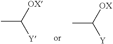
CC([OX])[Y].CC([OX])[Y]
